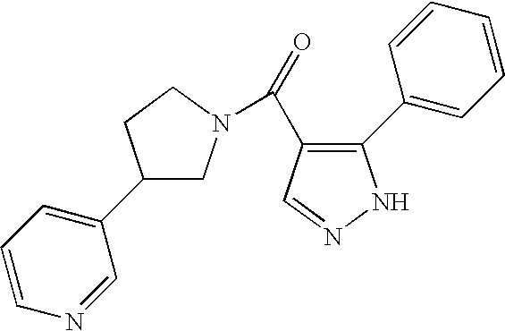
C1(C2=CC=CN=C2)CN(C(=O)C2=C(C3=CC=CC=C3)NN=C2)CC1
